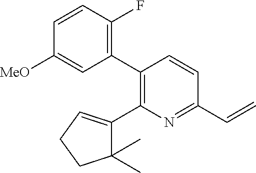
C1(C=C)=NC(C2=CCCC2(C)C)=C(C2=C(F)C=CC([MeO])=C2)C=C1
